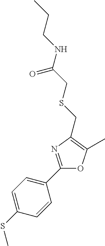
C1=C(SC)C=CC(C2=NC(CSCC(NCCC)=O)=C(C)O2)=C1
